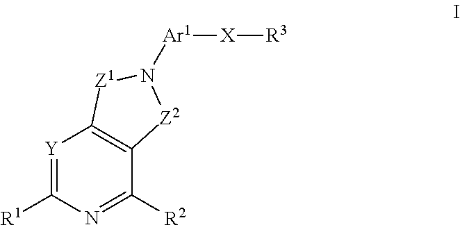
[Y]1=C([R1])N=C([R2])C2=C1[Z1]N([Ar1][X][R3])[Z2]2
